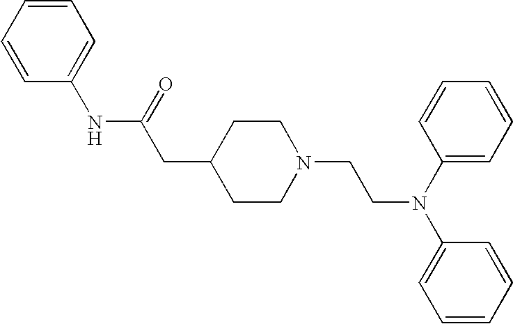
C1=CC(NC(CC2CCN(CCN(C3=CC=CC=C3)C3=CC=CC=C3)CC2)=O)=CC=C1
